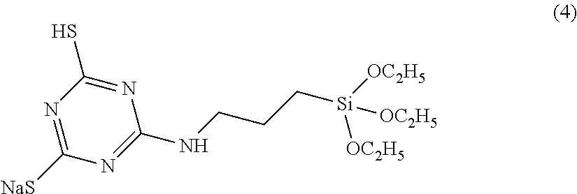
N1=C(S)N=C([NaS])N=C1NCCC[Si]([OC2H5])([OC2H5])[OC2H5]
